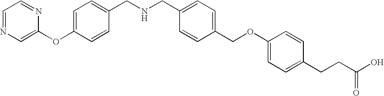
C1=NC=C(OC2=CC=C(CNCC3=CC=C(COC4=CC=C(CCC(O)=O)C=C4)C=C3)C=C2)N=C1
